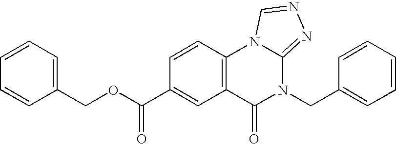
C1=CC=C(COC(=O)C2=CC3=C(C=C2)N2C(=NN=C2)N(CC2=CC=CC=C2)C3=O)C=C1
